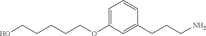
C1=C(OCCCCCO)C=C(CCCN)C=C1
